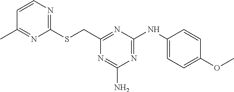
C1(SCC2=NC(NC3=CC=C(OC)C=C3)=NC(N)=N2)=NC=CC(C)=N1
